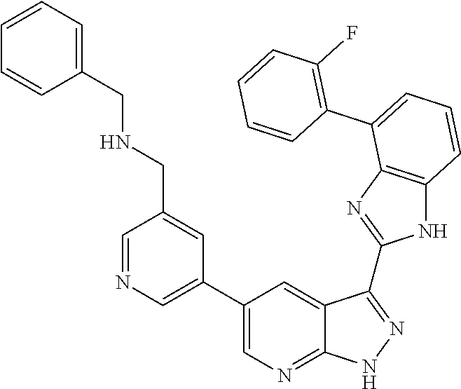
C1=NC=C(C2=CN=C3C(=C2)C(C2=NC4=C(N2)C=CC=C4C2=C(F)C=CC=C2)=NN3)C=C1CNCC1=CC=CC=C1
